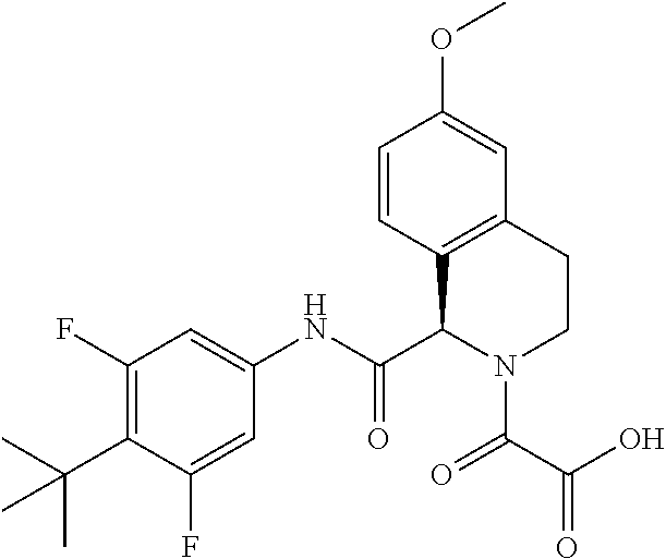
C1(F)=C(C(C)(C)C)C(F)=CC(NC(C2C3=C(CCN2C(=O)C(O)=O)C=C(OC)C=C3)=O)=C1
